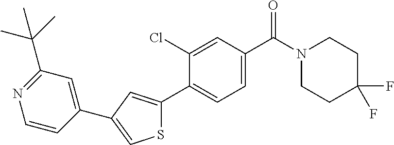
C1CN(C(C2=CC=C(C3=CC(C4=CC(C(C)(C)C)=NC=C4)=CS3)C(Cl)=C2)=O)CCC1(F)F
